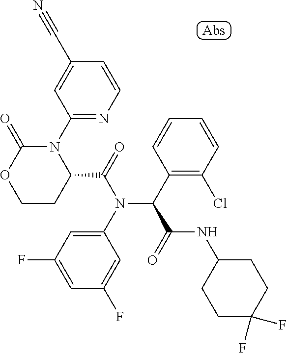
C1(C(N(C2=CC(F)=CC(F)=C2)C(=O)C2N(C3=NC=CC(C#N)=C3)C(=O)OCC2)C(=O)NC2CCC(F)(F)CC2)=C(Cl)C=CC=C1
